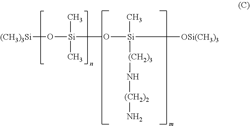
O([Si](O[Si]([OSi(CH3)3])(C)[(CH2)3]N[(CH2)2]N)(C)C)[(CH3)3Si]
